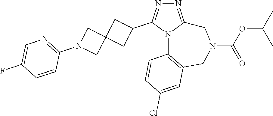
N1=C2N(C(C3CC4(C3)CN(C3=NC=C(F)C=C3)C4)=N1)C1=C(CN(C(OC(C)C)=O)C2)C=C(Cl)C=C1
